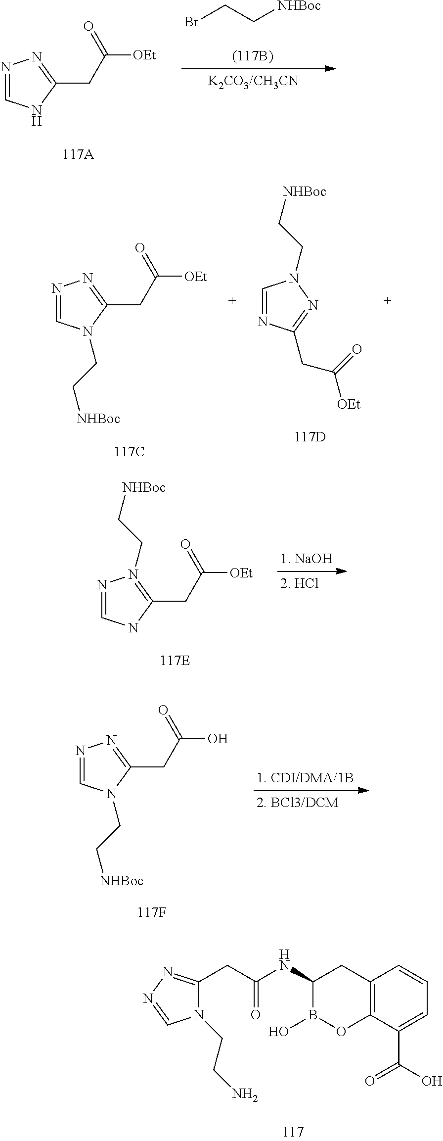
N1=CNC(CC([OEt])=O)=N1.BrCC[NHBoc].N1=CN(CC[NHBoc])C(CC([OEt])=O)=N1.C1=NC(CC([OEt])=O)=NN1CC[NHBoc].N1=CN(CC[NHBoc])C(CC(O)=O)=N1.C12=C(C(C(O)=O)=CC=C1)OB(O)C(NC(CC1=NN=CN1CCN)=O)C2.N1=CNC(CC([OEt])=O)=N1CC[NHBoc]
